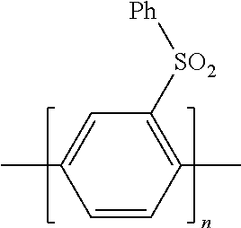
C1=C(C)C=CC(C)=C1[SO2][Ph]
